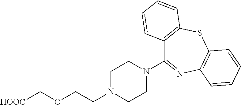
C1N(CCOC[HOOC])CCN(C2=NC3=C(SC4=C2C=CC=C4)C=CC=C3)C1
